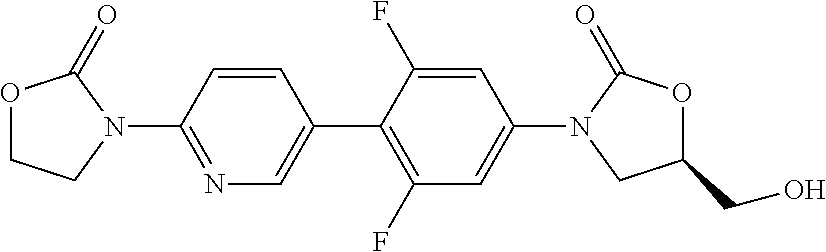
O1CCN(C2=NC=C(C3=C(F)C=C(N4CC(CO)OC4=O)C=C3F)C=C2)C1=O
